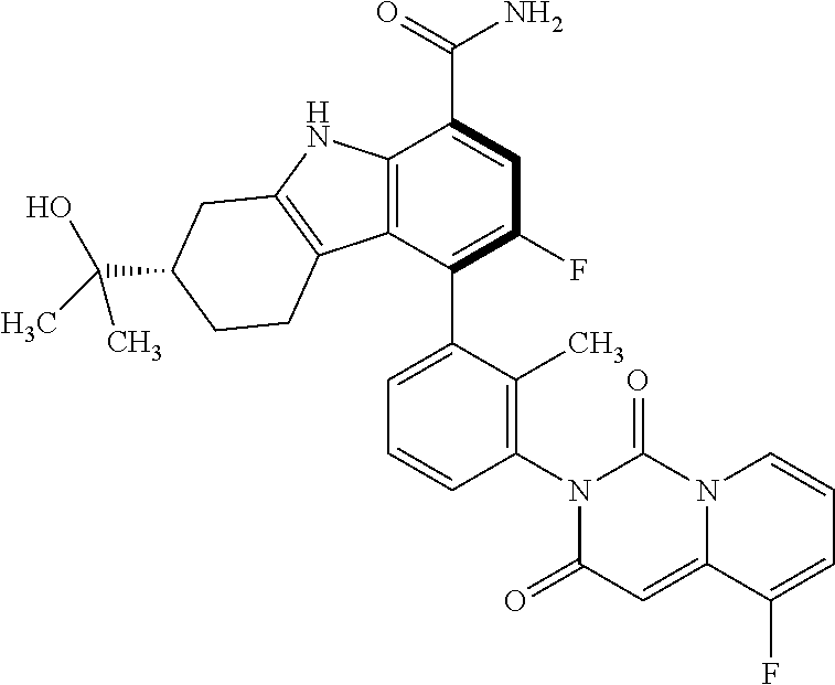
C12=C(C(C3=CC=CC(N4C(=O)C=C5N(C4=O)C=CC=C5F)=C3C)=C(F)C=C1C(=O)N)C1=C(N2)CC(C(C)(O)C)CC1
